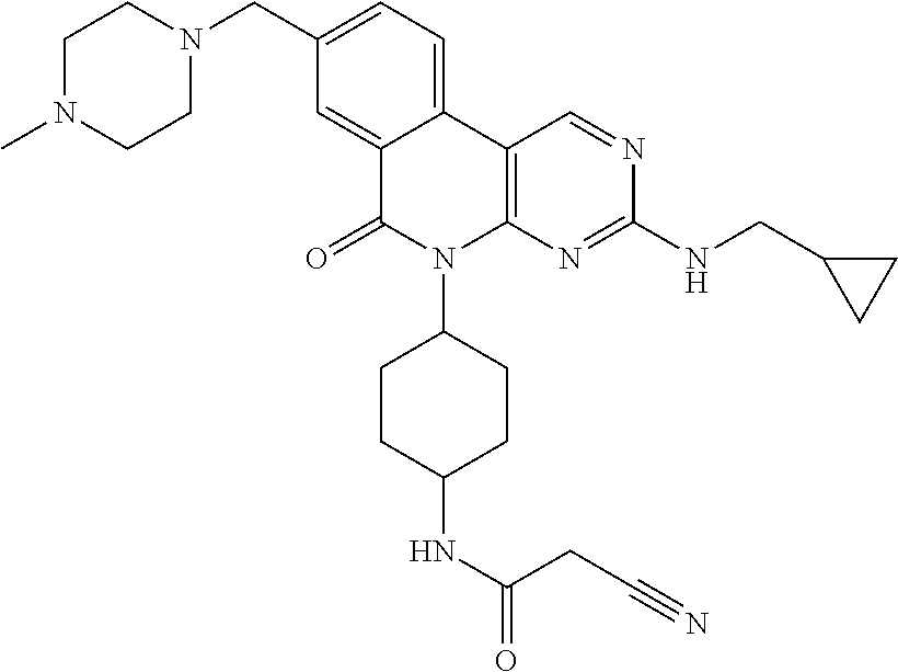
C12=CC(CN3CCN(C)CC3)=CC=C1C1=C(N(C3CCC(NC(CC#N)=O)CC3)C2=O)N=C(NCC2CC2)N=C1
